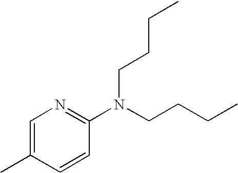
C1=C(C)C=CC(N(CCCC)CCCC)=N1
